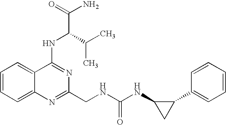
C12=CC=CC=C1N=C(CNC(NC1CC1C1=CC=CC=C1)=O)N=C2NC(C(N)=O)C(C)C
